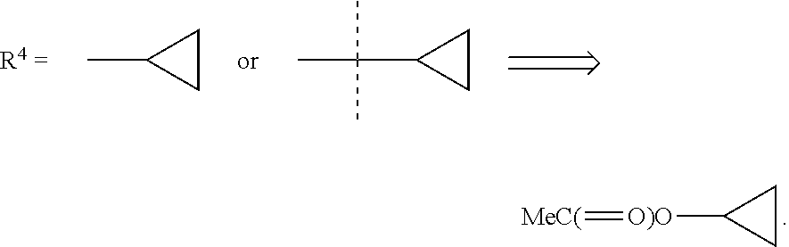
[O)O](C1CC1)=[MeC(].CC1CC1.C(C1CC1)(C)(C)C
